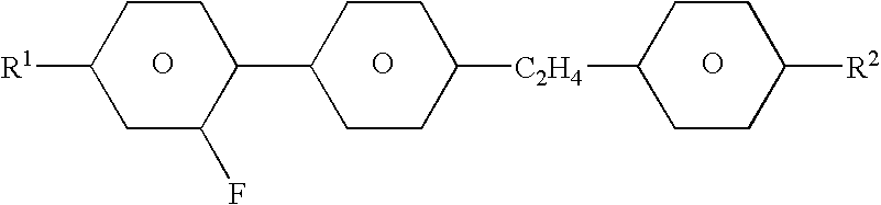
O.O.C1([R1])CC(F)C(C2CCC([C2H4]C3CCC([R2])CC3)CC2)CC1.O
